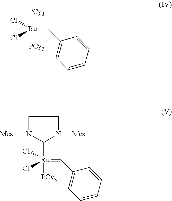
[Ru](Cl)(Cl)([PCy3])([PCy3])=CC1=CC=CC=C1.[Ru](Cl)(Cl)(C1N([Mes])CCN1[Mes])([PCy3])=CC1=CC=CC=C1
